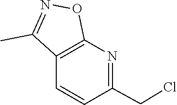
C1=CC(CCl)=NC2=C1C(C)=NO2
